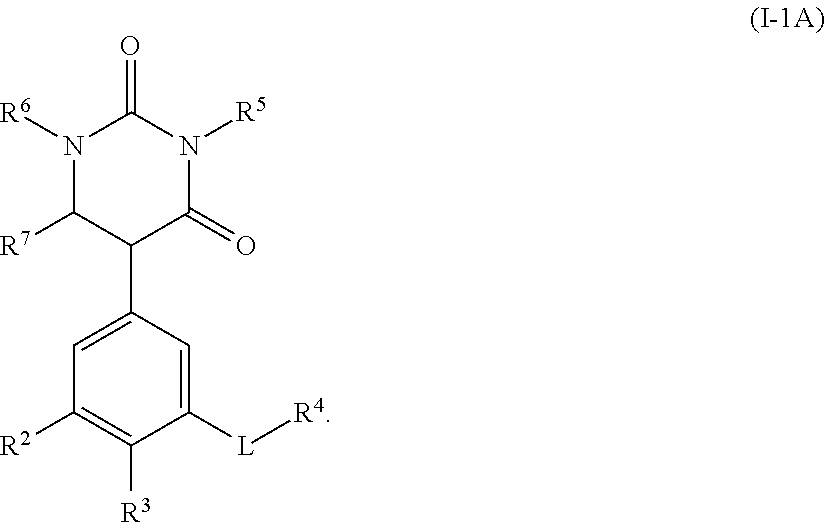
N1([R6])C([R7])C(C2=CC([R2])=C([R3])C([L][R4])=C2)C(=O)N([R5])C1=O
